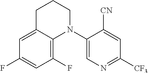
C1=C2C(=C(F)C=C1F)N(C1=CN=C([CF3])C=C1[CN])CCC2
